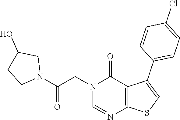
C1=NC2=C(C(=O)N1CC(N1CCC(O)C1)=O)C(C1=CC=C(Cl)C=C1)=CS2
